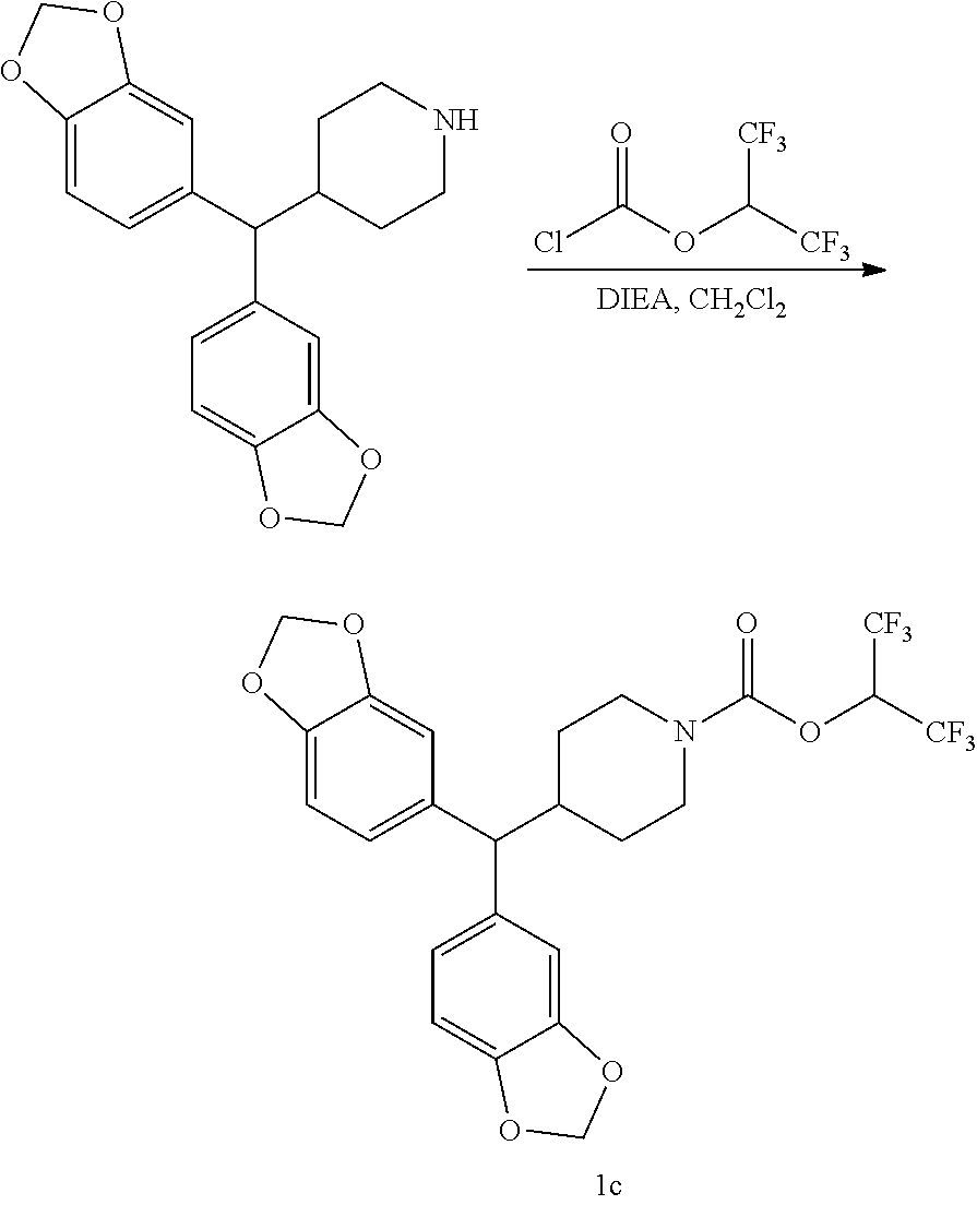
ClC(OC([CF3])[CF3])=O.C12=CC(C(C3CCNCC3)C3=CC=C4C(=C3)OCO4)=CC=C1OCO2.C12=CC(C(C3CCN(C(OC([CF3])[CF3])=O)CC3)C3=CC=C4C(=C3)OCO4)=CC=C1OCO2
